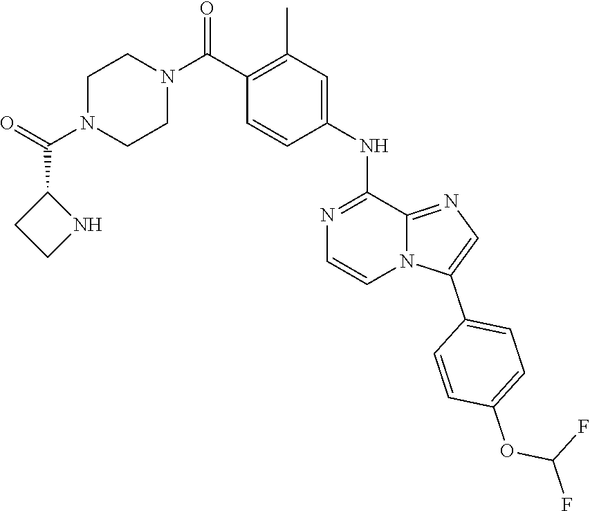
C1(C(=O)N2CCN(C(C3=C(C)C=C(NC4=NC=CN5C(C6=CC=C(OC(F)F)C=C6)=CN=C54)C=C3)=O)CC2)CCN1
